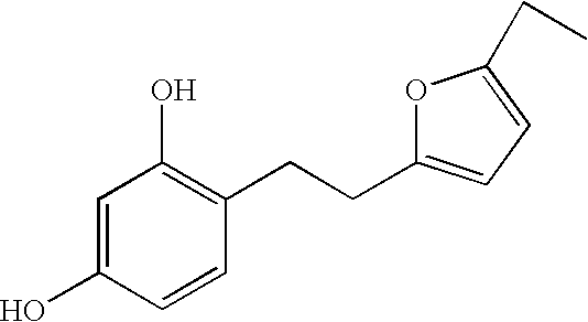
C1=C(O)C=CC(CCC2=CC=C(CC)O2)=C1O
